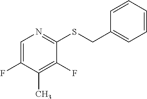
C1=C(F)C(C)=C(F)C(SCC2=CC=CC=C2)=N1
